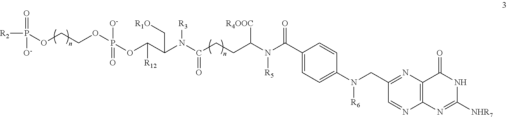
C1(CN(C2=CC=C(C(N(C(CCC(N(C(C(OP(OCCOP([R2])(=O)[O-])(=O)[O-])[R12])C[R1O])[R3])=O)[R4OOC])[R5])=O)C=C2)[R6])=NC2=C(N=C1)N=C([NHR7])NC2=O
